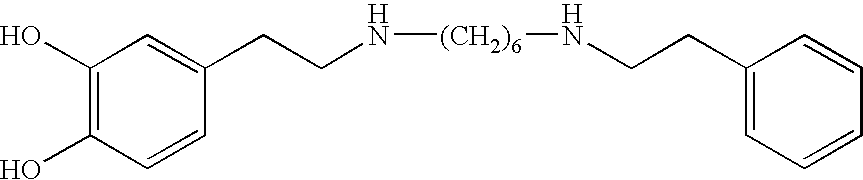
C1(O)=C(O)C=CC(CCN[(CH2)6]NCCC2=CC=CC=C2)=C1
